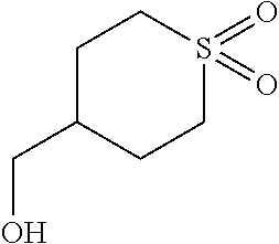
C1C(CO)CCS(=O)(=O)C1
